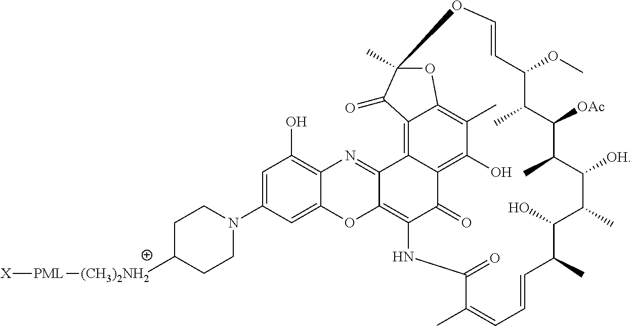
C1([OAc])C(C)C(OC)C=COC2(C)OC3=C(C)C(O)=C4C(=O)C(=C5C(=NC6=C(O)C=C(N7CCC([(CH3)2NH2][PML][X])CC7)C=C6O5)C4=C3C2=O)NC(=O)C(C)=CC=CC(C)C(O)C(C)C([OH])C1C
